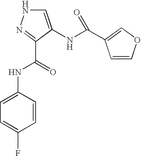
C1=CC(C(NC2=CNN=C2C(=O)NC2=CC=C(F)C=C2)=O)=CO1
